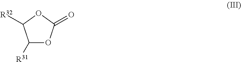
C1([R31])OC(=O)OC1[R32]
